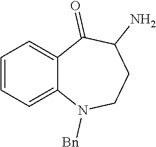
C1=CC=C2C(=C1)C(=O)C(N)CCN2[Bn]
